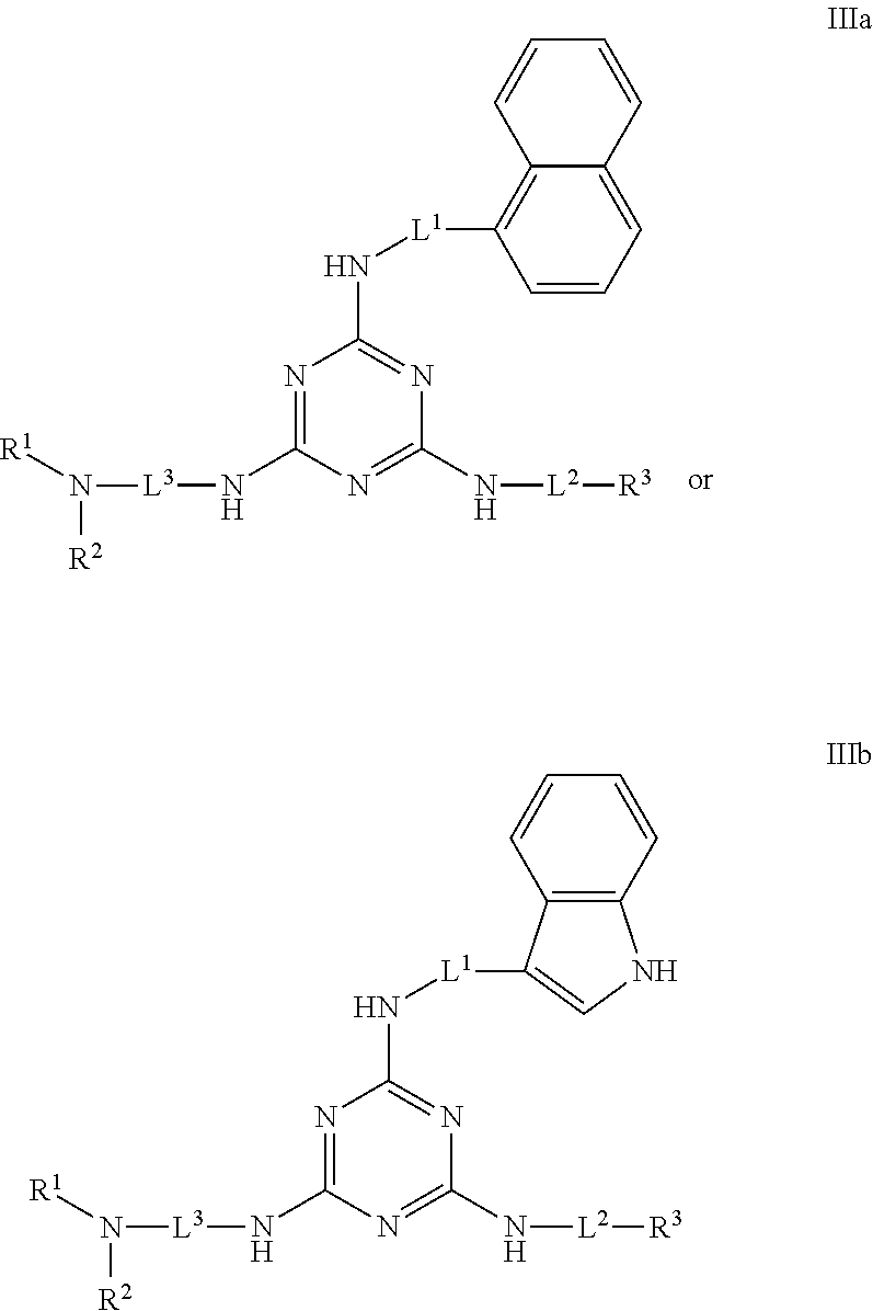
N1=C(N[L3]N([R1])[R2])N=C(N[L2][R3])N=C1N[L1]C1=C2C(=CC=C1)C=CC=C2.N1=C(N[L3]N([R1])[R2])N=C(N[L2][R3])N=C1N[L1]C1=CNC2=C1C=CC=C2
